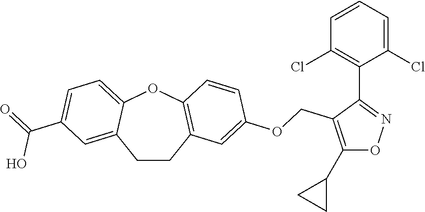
C1CC2=C(OC3=CC=C(C(=O)O)C=C13)C=CC(OCC1=C(C3CC3)ON=C1C1=C(Cl)C=CC=C1Cl)=C2
